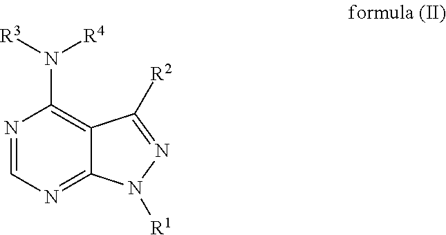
N1=CN=C2C(=C1N([R3])[R4])C([R2])=NN2[R1]
